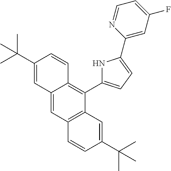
C12=CC3=C(C(C4=CC=C(C5=CC(F)=CC=N5)N4)=C1C=CC(C(C)(C)C)=C2)C=C(C(C)(C)C)C=C3
